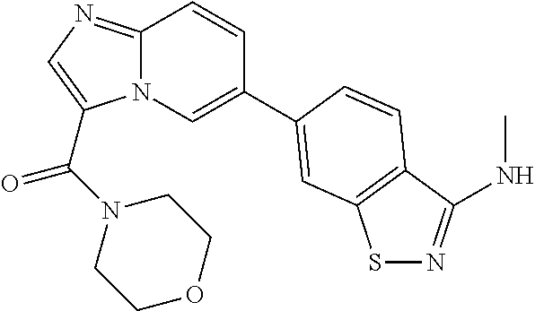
C12=NC=C(C(=O)N3CCOCC3)N1C=C(C1=CC3=C(C(NC)=NS3)C=C1)C=C2
